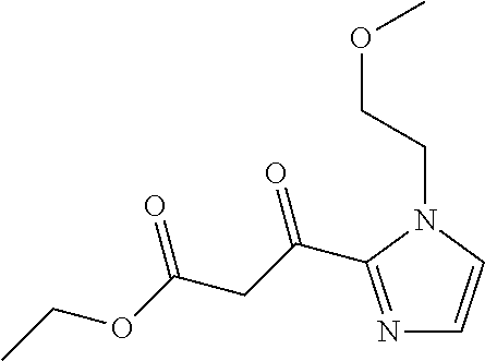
N1=C(C(CC(OCC)=O)=O)N(CCOC)C=C1
